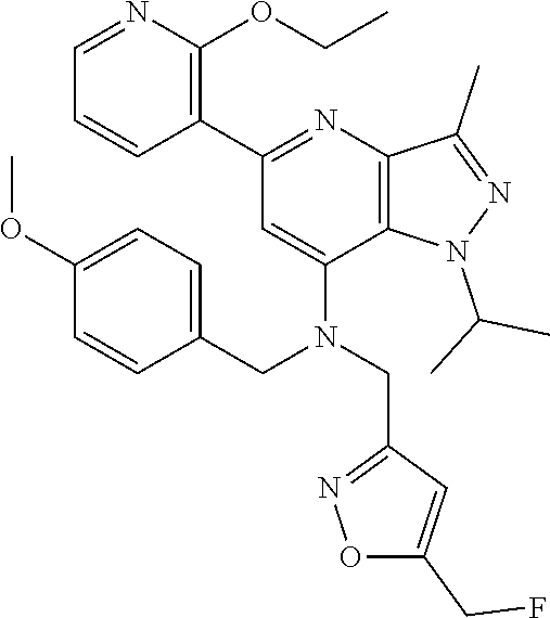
C1(C2=NC3=C(C(N(CC4=CC=C(OC)C=C4)CC4=NOC(CF)=C4)=C2)N(C(C)C)N=C3C)=C(OCC)N=CC=C1
